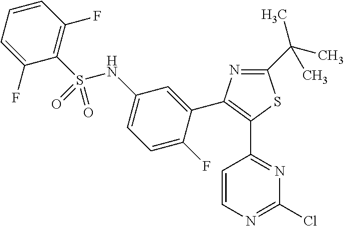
C1=CN=C(Cl)N=C1C1=C(C2=CC(NS(C3=C(F)C=CC=C3F)(=O)=O)=CC=C2F)N=C(C(C)(C)C)S1
